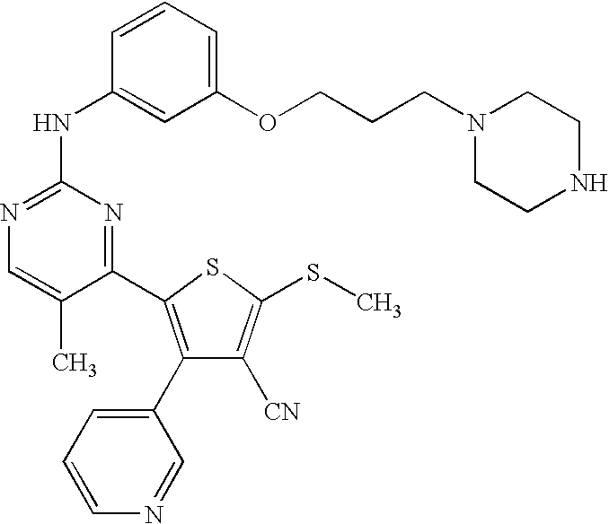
C1(C2=C(C3=CC=CN=C3)C([CN])=C(SC)S2)=NC(NC2=CC(OCCCN3CCNCC3)=CC=C2)=NC=C1C
